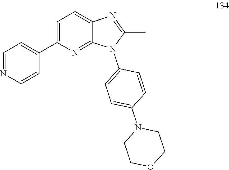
C1=NC=CC(C2=CC=C3C(=N2)N(C2=CC=C(N4CCOCC4)C=C2)C(C)=N3)=C1
